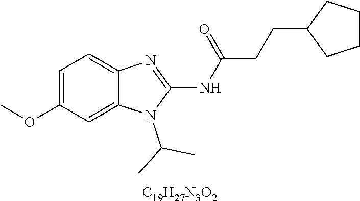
C1=C(OC)C=C2C(=C1)N=C(NC(CCC1CCCC1)=O)N2C(C)C.[C19H27N3O2]
